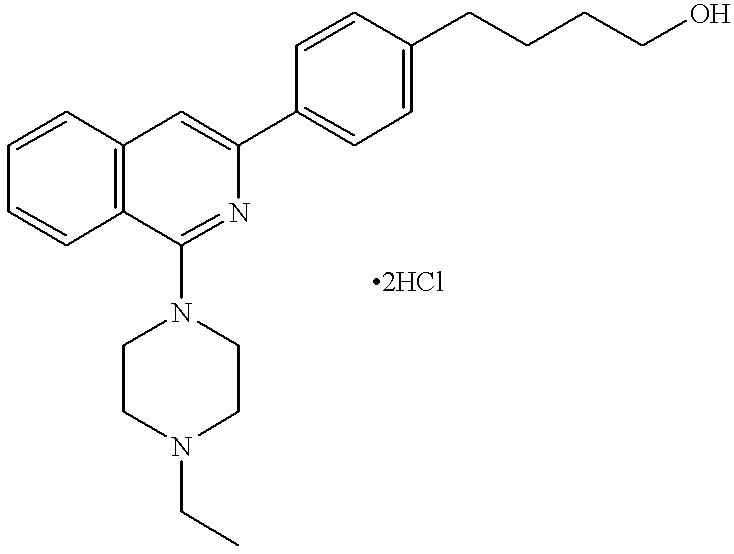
C1=CC2=C(C=C1)C(N1CCN(CC)CC1)=NC(C1=CC=C(CCCCO)C=C1)=C2
